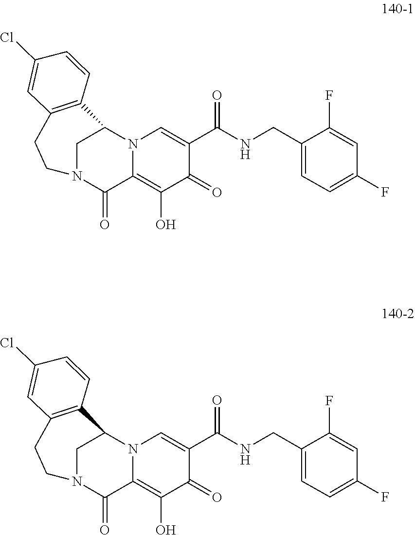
C(=O)(NCC1=CC=C(F)C=C1F)C1=CN2C(=C(O)C1=O)C(=O)N1CCC3=C(C=CC(Cl)=C3)C2C1.C(=O)(NCC1=CC=C(F)C=C1F)C1=CN2C(=C(O)C1=O)C(=O)N1CCC3=C(C=CC(Cl)=C3)C2C1
